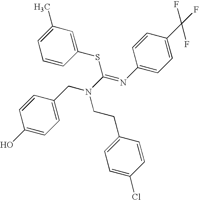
C1=C(CN(C(SC2=CC(C)=CC=C2)=NC2=CC=C(C(F)(F)F)C=C2)CCC2=CC=C(Cl)C=C2)C=CC(O)=C1
